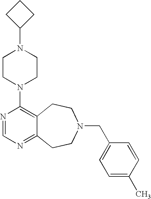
C1CC(N2CCN(C3=C4C(=NC=N3)CCN(CC3=CC=C(C)C=C3)CC4)CC2)C1
